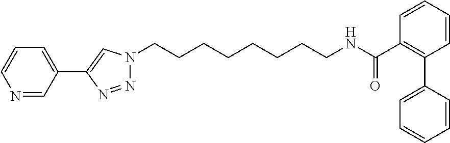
C1(C2=CN(CCCCCCCCNC(C3=C(C4=CC=CC=C4)C=CC=C3)=O)N=N2)=CC=CN=C1
